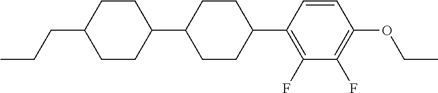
C1CC(C2CCC(CCC)CC2)CCC1C1=C(F)C(F)=C(OCC)C=C1
